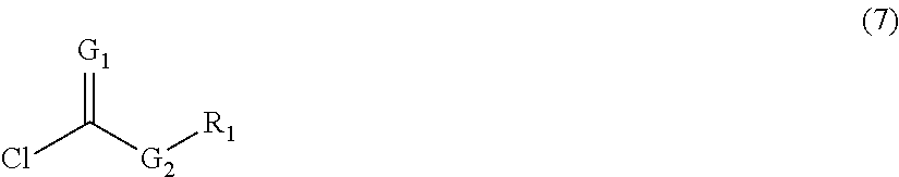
ClC([G2][R1])=[G1]
